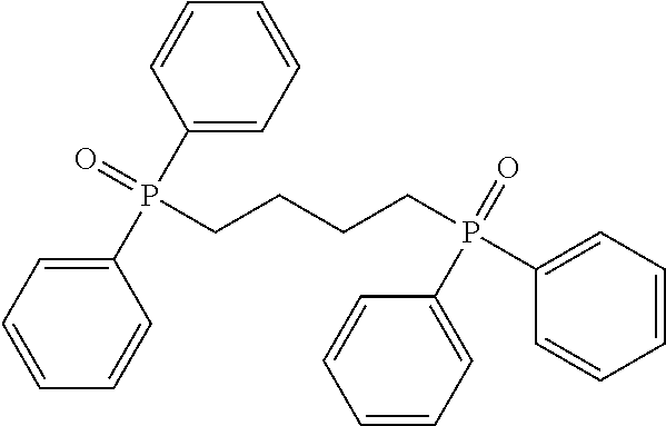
C1=CC(P(C2=CC=CC=C2)(=O)CCCCP(C2=CC=CC=C2)(=O)C2=CC=CC=C2)=CC=C1
